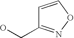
OCC1=NOC=C1
